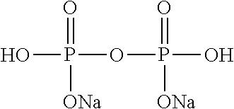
OP(=O)([ONa])OP(=O)([ONa])O
